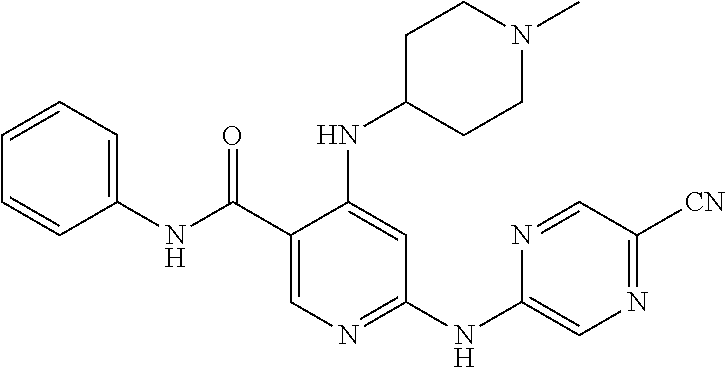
C1(C(NC2=CC=CC=C2)=O)=CN=C(NC2=CN=C([CN])C=N2)C=C1NC1CCN(C)CC1
